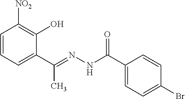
C1=CC=C(C(=NNC(C2=CC=C(Br)C=C2)=O)C)C(O)=C1[NO2]
